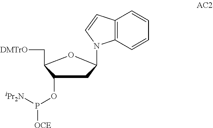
C1=CC2=C(C=C1)N(C1CC(OP([iPr2N])[OCE])C(C[DMTrO])O1)C=C2
